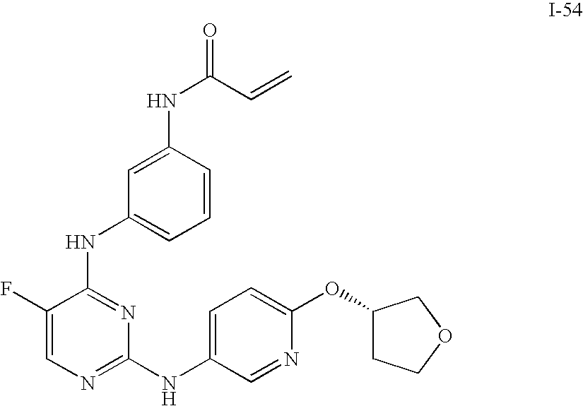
C1=CC(NC(C=C)=O)=CC(NC2=NC(NC3=CC=C(OC4CCOC4)N=C3)=NC=C2F)=C1
